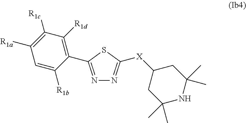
N1=C(C2=C([R1d])C([R1c])=C([R1a])C=C2[R1b])SC([X]C2CC(C)(C)NC(C)(C)C2)=N1
